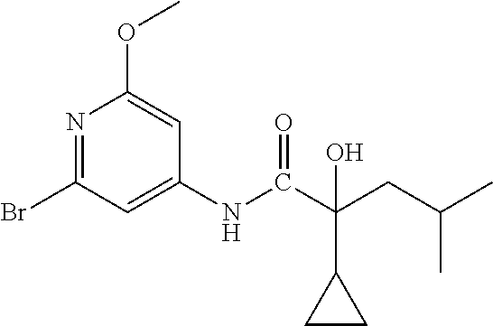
N1=C(Br)C=C(NC(C(CC(C)C)(C2CC2)O)=O)C=C1OC
